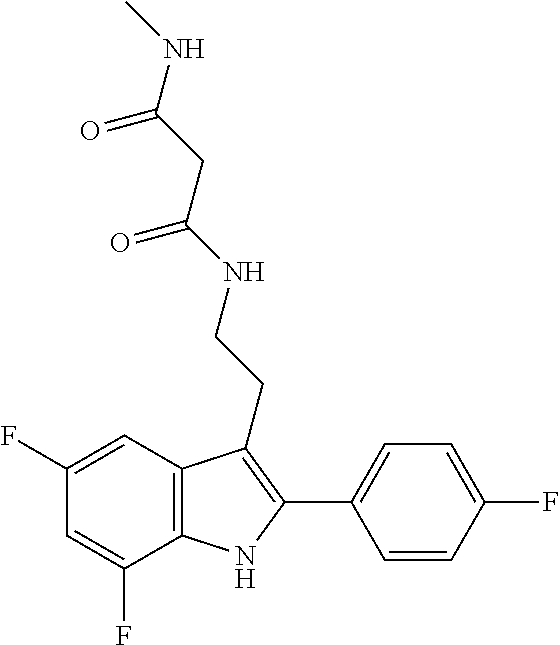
C1=C(F)C2=C(C=C1F)C(CCNC(CC(NC)=O)=O)=C(C1=CC=C(F)C=C1)N2
